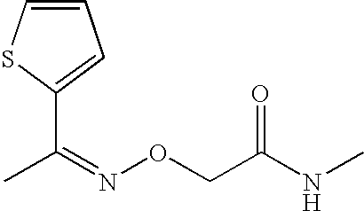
CNC(CON=C(C)C1=CC=CS1)=O
